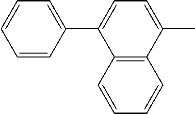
C12=C(C=CC=C1)C(C1=CC=CC=C1)=CC=C2C
